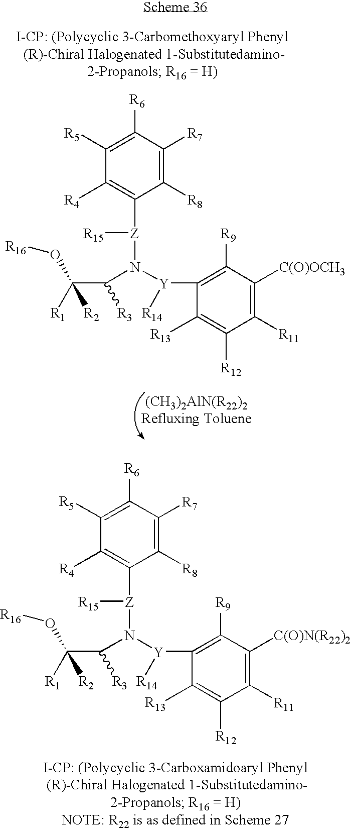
[Z](N([Y]([R14])C1=C([R9])C([C(O)OCH3])=C([R11])C([R12])=C1[R13])C(C([R1])([R2])O[R16])[R3])([R15])C1=C([R4])C([R5])=C([R6])C([R7])=C1[R8].[Z](N([Y]([R14])C1=C([R9])C([C(O)N(R22)2])=C([R11])C([R12])=C1[R13])C(C([R1])([R2])O[R16])[R3])([R15])C1=C([R4])C([R5])=C([R6])C([R7])=C1[R8]
